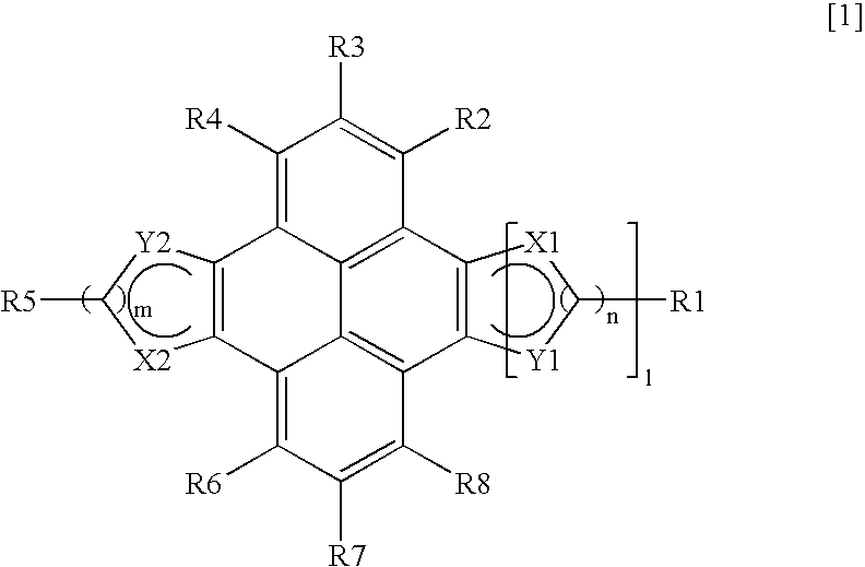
C12=C3C4=C(C5=C1C(=C([R4])C([R3])=C5[R2])C1=C(C2=C([R6])C([R7])=C3[R8])[X2]C([R5])[Y2]1)[X1]C([R1])[Y1]4
